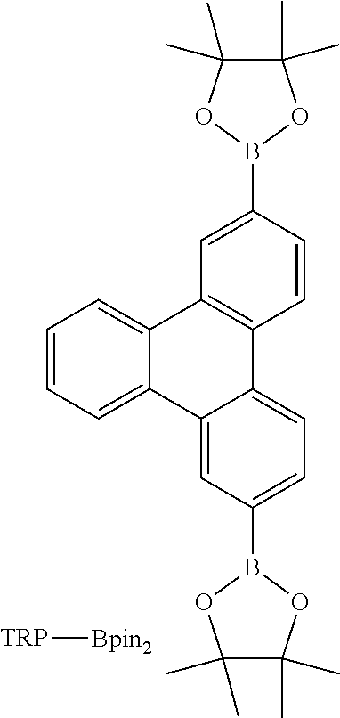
C1=CC(B2OC(C)(C)C(C)(C)O2)=CC2=C1C1=CC=C(B3OC(C)(C)C(C)(C)O3)C=C1C1=CC=CC=C21.[TRP][Bpin2]
